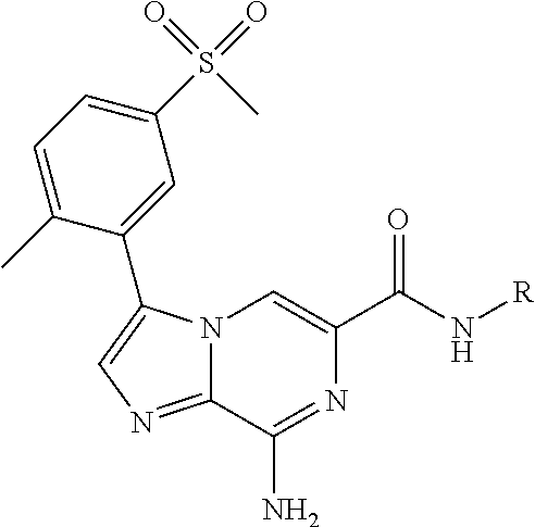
N12C(=NC=C1C1=CC(S(C)(=O)=O)=CC=C1C)C(N)=NC(C(N[R])=O)=C2
